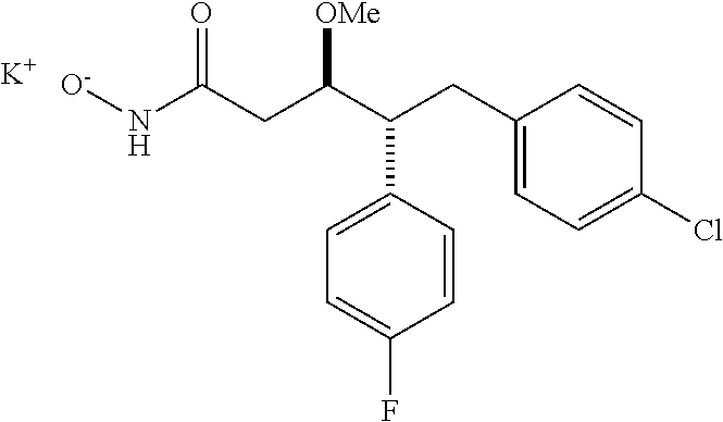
[O-]NC(CC(C(CC1=CC=C(Cl)C=C1)C1=CC=C(F)C=C1)[OMe])=O.[K]
